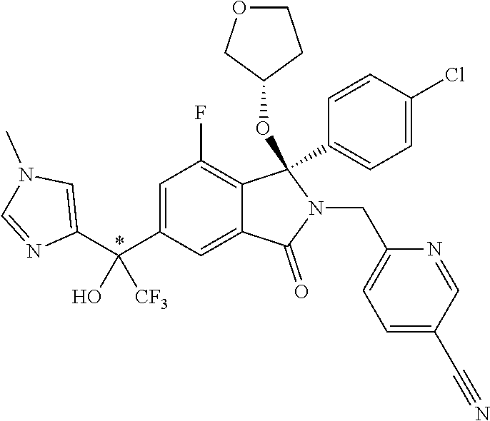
C1=C(C(C2=CN(C)C=N2)(O)[CF3])C=C2C(=C1F)C(C1=CC=C(Cl)C=C1)(OC1CCOC1)N(CC1=CC=C(C#N)C=N1)C2=O
